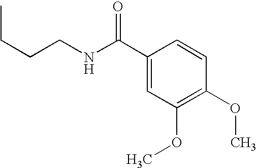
C1(C(NCCCC)=O)=CC(OC)=C(OC)C=C1
